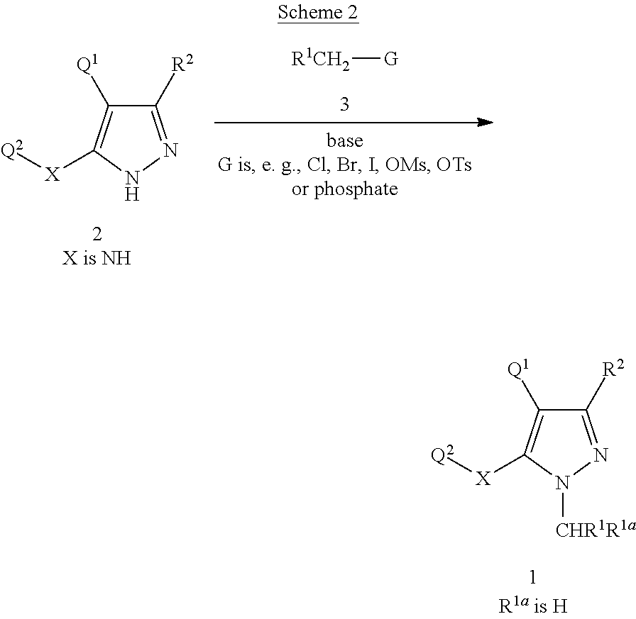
C1([R2])=NNC([X][Q2])=C1[Q1].[R1CH2][G].C1([R2])=NN([CHR1R1a])C([X][Q2])=C1[Q1]
